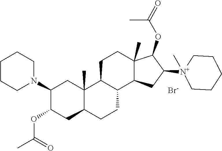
C1CCN(C2C(OC(C)=O)CC3C(C)(C2)C2CCC4(C)C(OC(=O)C)C([N+]5(C)CCCCC5)CC4C2CC3)CC1.[Br-]
